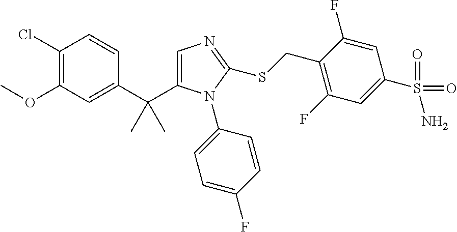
C1(Cl)=C(OC)C=C(C(C)(C)C2=CN=C(SCC3=C(F)C=C(S(=O)(N)=O)C=C3F)N2C2=CC=C(F)C=C2)C=C1
